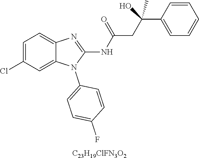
C1=C(Cl)C=C2C(=C1)N=C(NC(CC(C1=CC=CC=C1)(O)C)=O)N2C1=CC=C(F)C=C1.[C23H19ClFN3O2]
